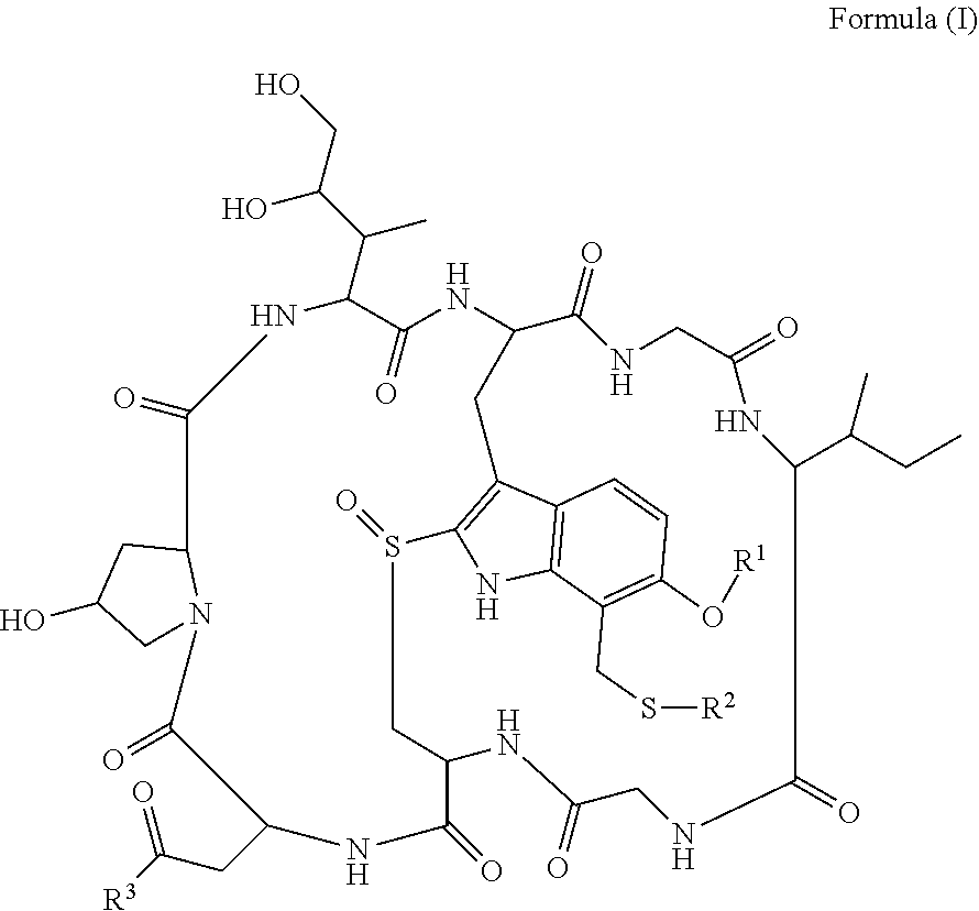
C12=C(C(CS[R2])=C(O[R1])C=C1)NC1=C2CC2NC(=O)C(C(C)C(O)CO)NC(=O)C3CC(O)CN3C(=O)C(CC([R3])=O)NC(=O)C(CS1=O)NC(=O)CNC(=O)C(C(CC)C)NC(=O)CNC2=O
